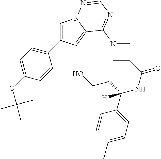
C1=C(C2=CC=C(OC(C)(C)C)C=C2)C=C2N1N=CN=C2N1CC(C(NC(C2=CC=C(C)C=C2)(CCO)[H])=O)C1
